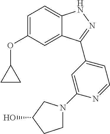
C1=C(OC2CC2)C=C2C(=C1)NN=C2C1=CC=NC(N2CCC(O)C2)=C1
